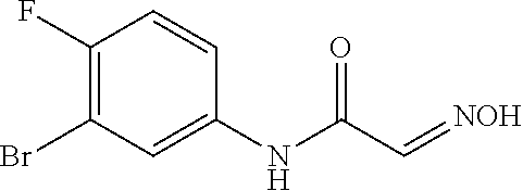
C1(F)=C(Br)C=C(NC(C=[NOH])=O)C=C1
